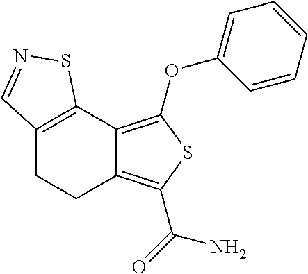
C12=C(C3=C(OC4=CC=CC=C4)SC(C(=O)N)=C3CC1)SN=C2
